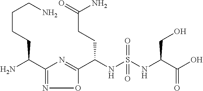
C1(C(N)CCCCN)=NOC(C(NS(NC(C(O)=O)CO)(=O)=O)CCC(=O)N)=N1
